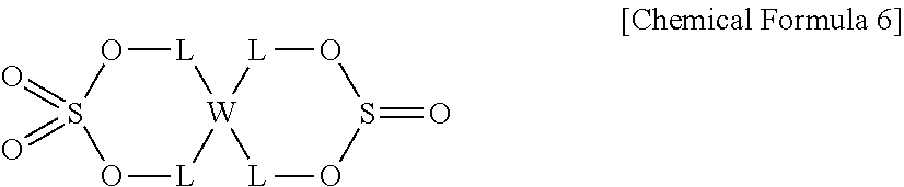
O1[L][W]2([L]OS1(=O)=O)[L]OS(=O)O[L]2
